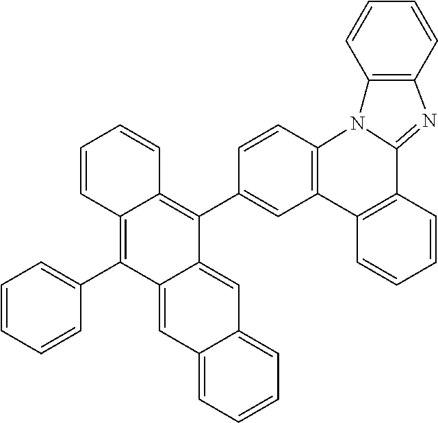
C12=C(C3=CC=CC=C3)C3=CC4=CC=CC=C4C=C3C(C3=CC4=C(C=C3)N3C(=NC5=C3C=CC=C5)C3=C4C=CC=C3)=C1C=CC=C2
